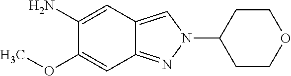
C1(N)=CC2=CN(C3CCOCC3)N=C2C=C1OC
